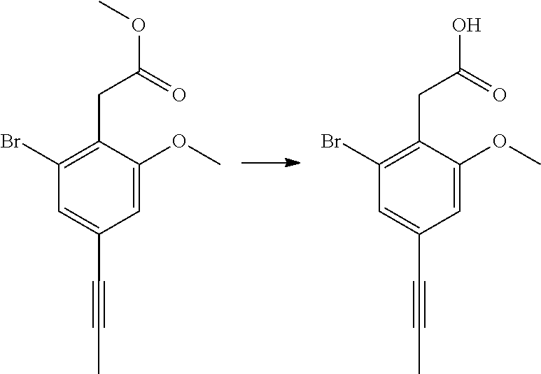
O(C(=O)CC1=C(Br)C=C(C#CC)C=C1OC)C.OC(=O)CC1=C(Br)C=C(C#CC)C=C1OC
